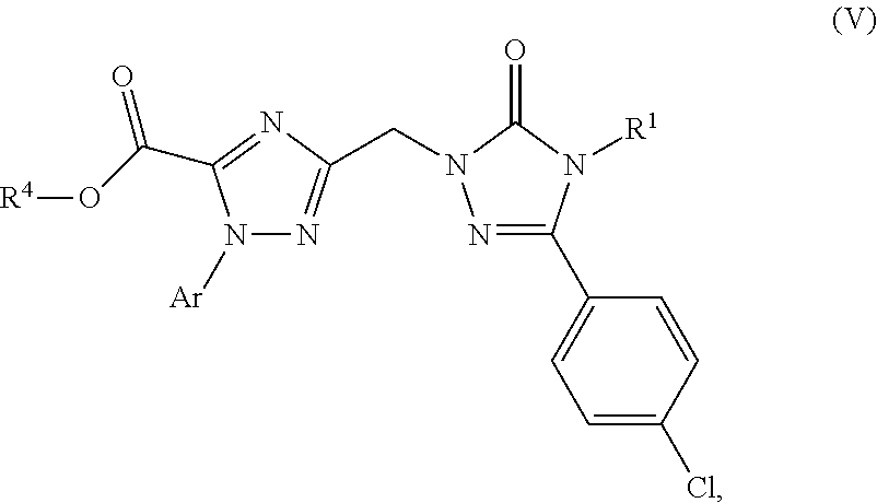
N1=C(C2=CC=C(Cl)C=C2)N([R1])C(=O)N1CC1=NN([Ar])C(C(O[R4])=O)=N1
